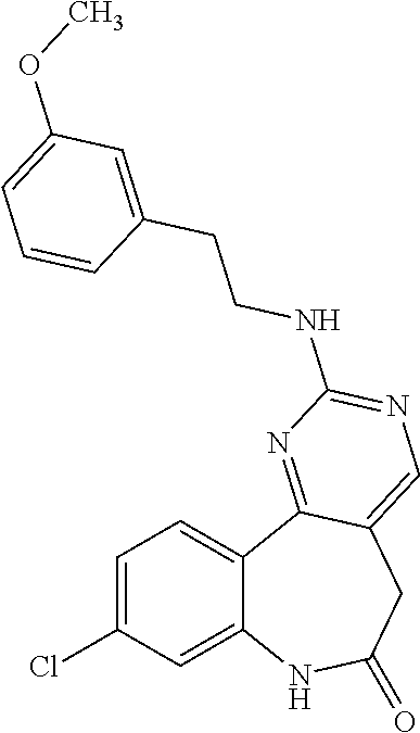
C12=CC(Cl)=CC=C1C1=NC(NCCC3=CC(OC)=CC=C3)=NC=C1CC(=O)N2
